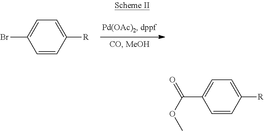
C1([R])=CC=C(Br)C=C1.C1([R])=CC=C(C(OC)=O)C=C1
